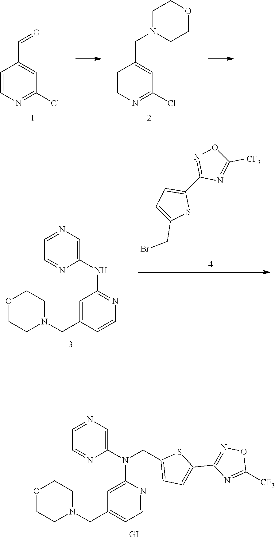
C1=NC=C(N(C2=CC(CN3CCOCC3)=CC=N2)CC2=CC=C(C3=NOC([CF3])=N3)S2)N=C1.C1=NC=C(NC2=NC=CC(CN3CCOCC3)=C2)N=C1.C1(C2=NOC([CF3])=N2)=CC=C(CBr)S1.C1=CN=C(Cl)C=C1C=O.C1=CN=C(Cl)C=C1CN1CCOCC1
